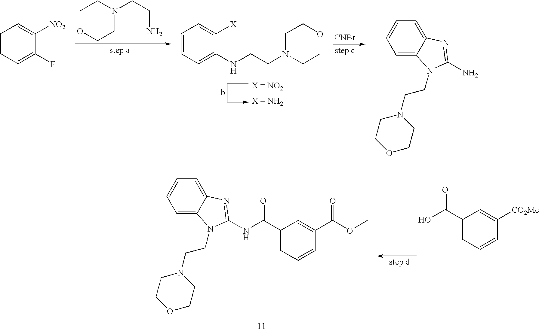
C1OCCN(CCN)C1.[CNBr].C1=CC=C(NCCN2CCOCC2)C([X])=C1.C1=CC=C(F)C([NO2])=C1.C12=CC=CC=C1N(CCN1CCOCC1)C(N)=N2.C1(C(=O)O)=CC=CC([CO2Me])=C1.C12=CC=CC=C1N(CCN1CCOCC1)C(NC(=O)C1=CC=CC(C(=O)OC)=C1)=N2
